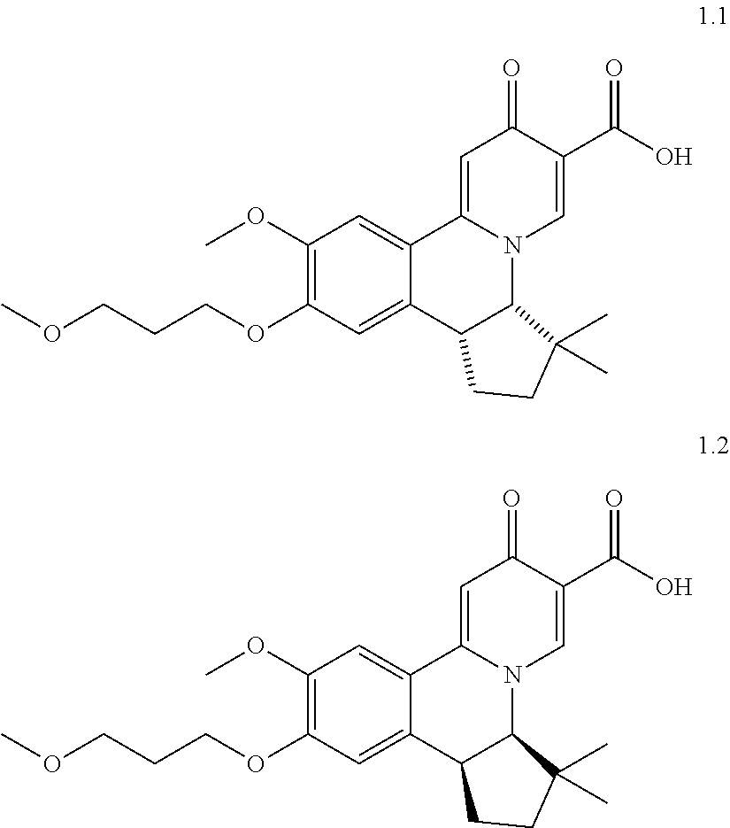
C1(OC)=C(OCCCOC)C=C2C(=C1)C1=CC(=O)C(C(O)=O)=CN1C1C2CCC1(C)C.C1(OC)=C(OCCCOC)C=C2C(=C1)C1=CC(=O)C(C(O)=O)=CN1C1C2CCC1(C)C
